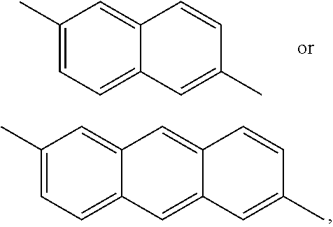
C1(C)=CC=C2C(=C1)C=C1C(=C2)C=C(C)C=C1.C1(C)=CC=C2C(=C1)C=CC(C)=C2
